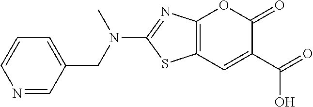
C12=C(C=C(C(=O)O)C(=O)O1)SC(N(CC1=CC=CN=C1)C)=N2
